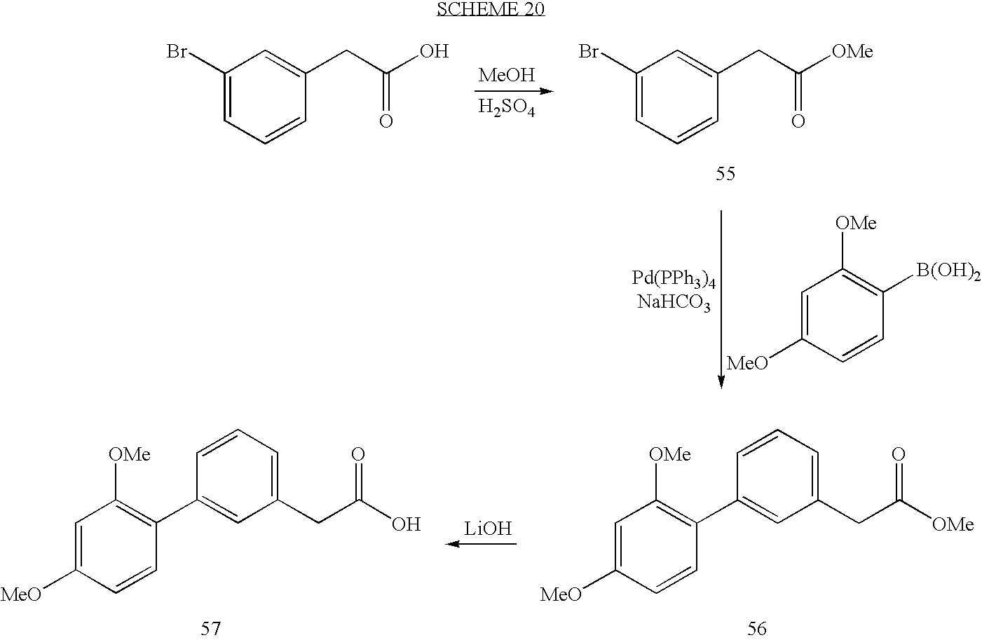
[MeOH].[H2SO4].C1(Br)=CC=CC(CC([OMe])=O)=C1.C1=C([MeO])C=CC([B(OH)2])=C1[OMe].C1(Br)=CC=CC(CC(O)=O)=C1.[LiOH].C1=CC(C2=C([OMe])C=C([MeO])C=C2)=CC(CC([OMe])=O)=C1.C1=CC(C2=C([OMe])C=C([MeO])C=C2)=CC(CC(O)=O)=C1
